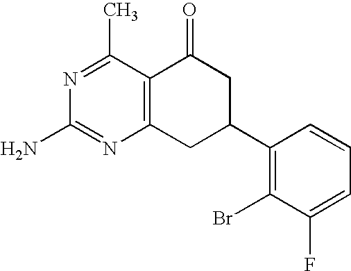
C12=C(CC(C3=C(Br)C(F)=CC=C3)CC1=O)N=C(N)N=C2C
